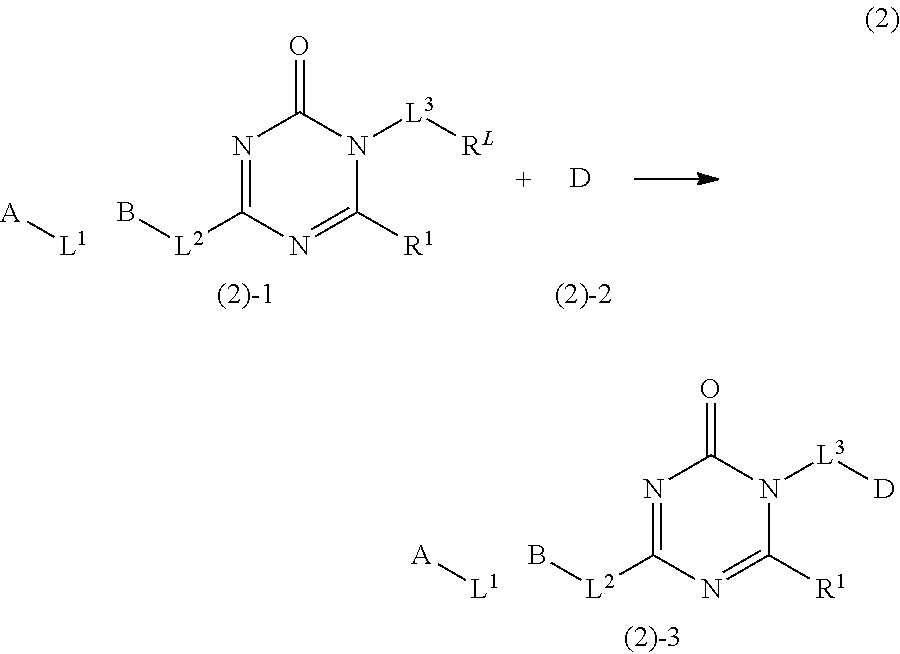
N1=C([L2]B)N=C([R1])N([L3][D])C1=O.[L1][A].N1=C([L2]B)N=C([R1])N([L3][RL])C1=O.[L1][A].[D]
